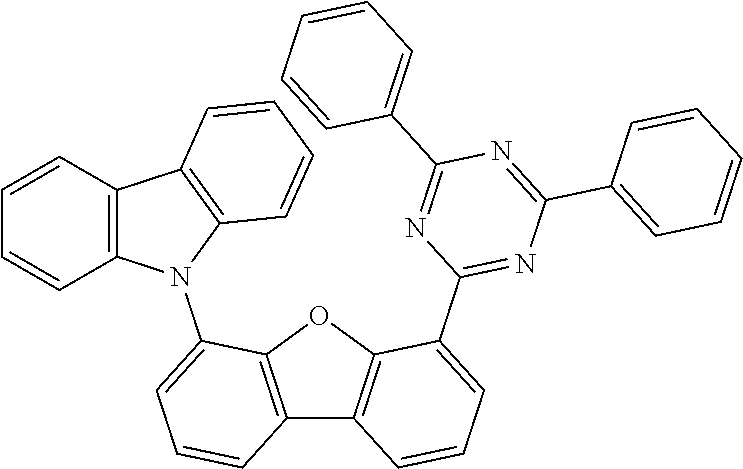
C12=C(OC3=C1C=CC=C3C1=NC(C3=CC=CC=C3)=NC(C3=CC=CC=C3)=N1)C(N1C3=C(C4=C1C=CC=C4)C=CC=C3)=CC=C2
